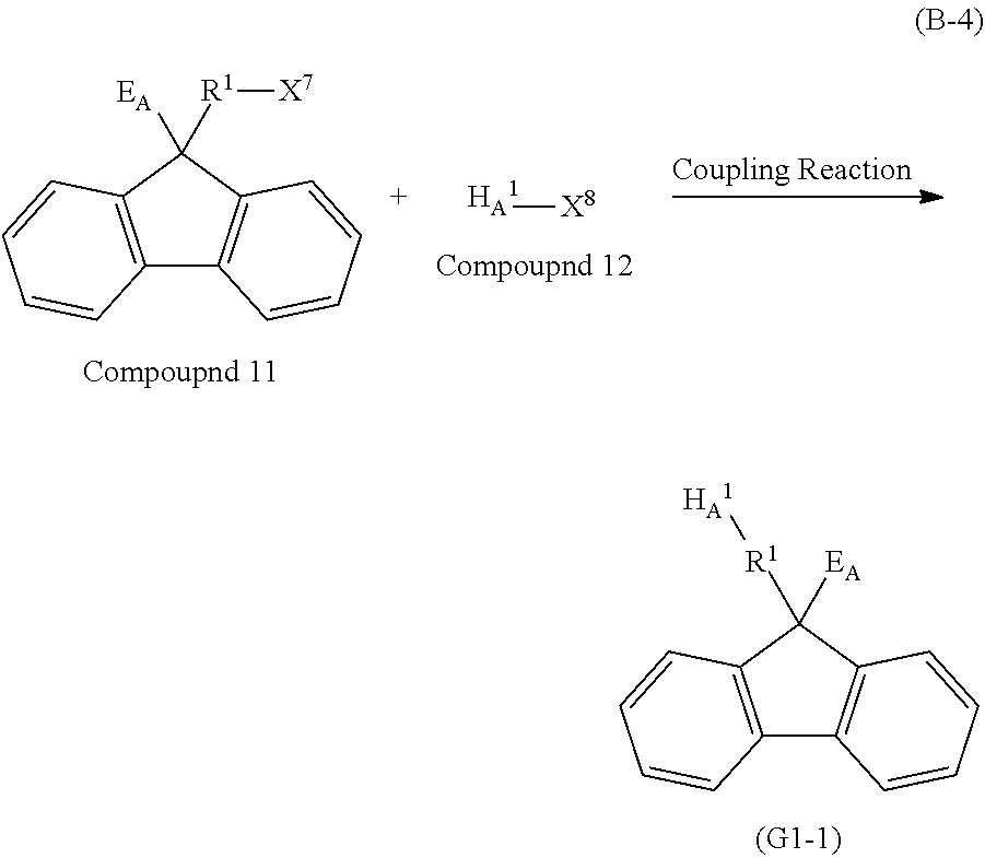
C12=C(C([R1][HA1])([EA])C3=C1C=CC=C3)C=CC=C2.[HA1][X8].C12=C(C([EA])([R1][X7])C3=C1C=CC=C3)C=CC=C2
